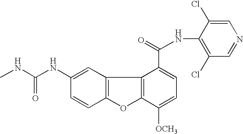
C12=C(C=C(NC(=O)NC)C=C1)C1=C(O2)C([OCH3])=CC=C1C(=O)NC1=C(Cl)C=NC=C1Cl
